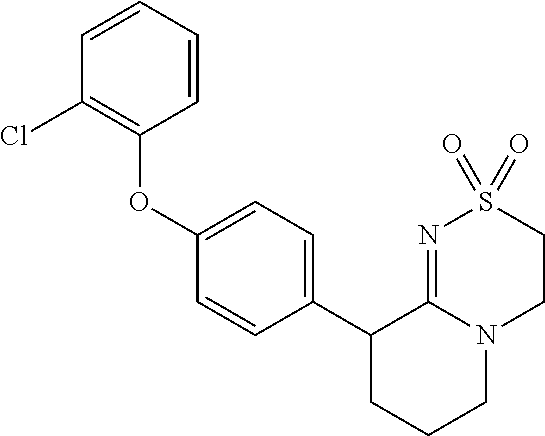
C1(OC2=C(Cl)C=CC=C2)=CC=C(C2CCCN3C2=NS(=O)(=O)CC3)C=C1
